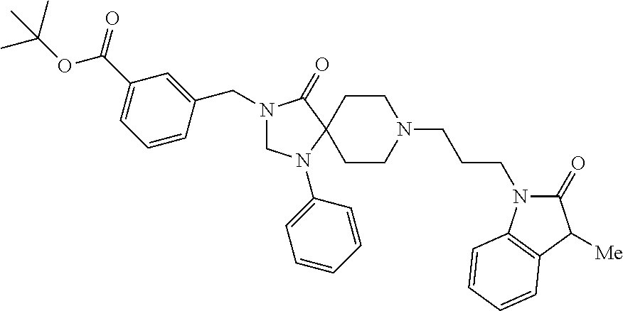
C1CN(CCCN2C(=O)C([Me])C3=C2C=CC=C3)CCC12C(=O)N(CC1=CC(C(=O)OC(C)(C)C)=CC=C1)CN2C1=CC=CC=C1
